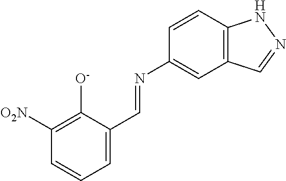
C1([O2N])=C([O-])C(C=NC2=CC3=C(C=C2)NN=C3)=CC=C1
